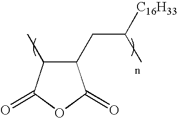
C1(CC(C)[C16H33])C(C)C(=O)OC1=O
